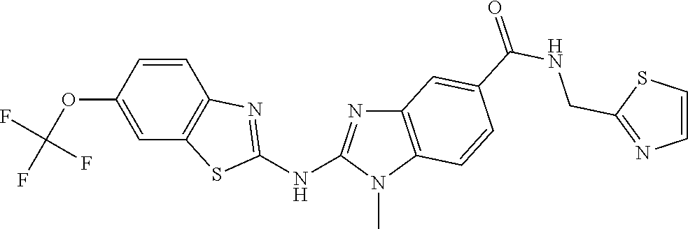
O(C1=CC2=C(C=C1)N=C(NC1=NC3=C(N1C)C=CC(C(NCC1=NC=CS1)=O)=C3)S2)C(F)(F)F
